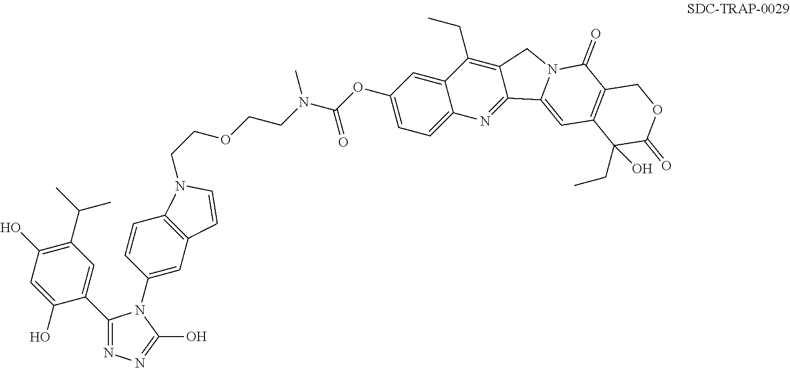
C1=C(O)C(C2=NN=C(O)N2C2=CC3=C(C=C2)N(CCOCCN(C(OC2=CC=C4C(=C2)C(CC)=C2C(=N4)C4=CC5=C(C(=O)N4C2)COC(=O)C5(CC)O)=O)C)C=C3)=CC(C(C)C)=C1O
